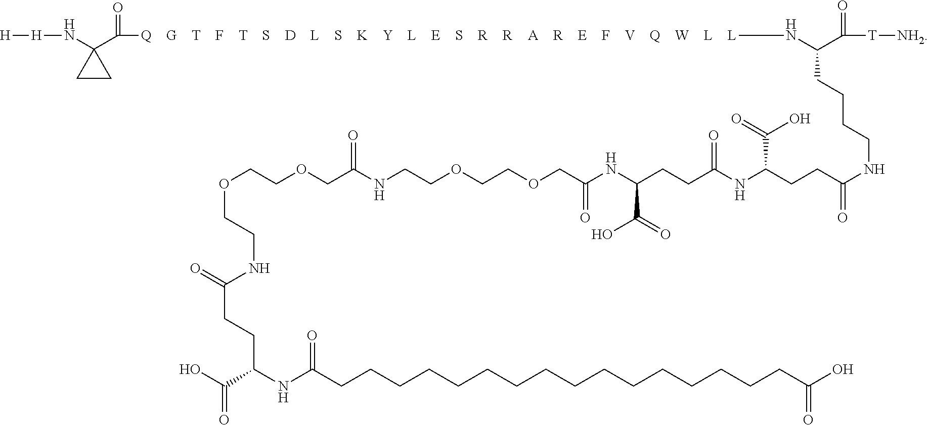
[H][H]NC1(C([Q    G    T    F    T    S    D    L    S    K    Y    L    E    S    R    R    A    R    E    F    V    Q    W    L    L]NC(C([T][NH2])=O)CCCCNC(CCC(NC(CCC(NC(COCCOCCNC(COCCOCCNC(CCC(C(=O)O)NC(CCCCCCCCCCCCCCCCC(O)=O)=O)=O)=O)=O)C(=O)O)=O)C(O)=O)=O)=O)CC1
